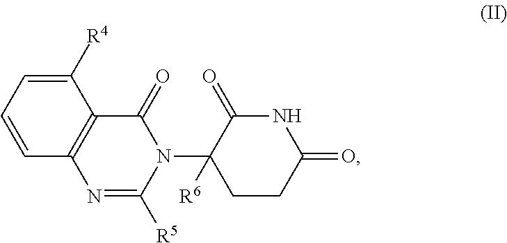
C1(=O)C(N2C(=O)C3=C(N=C2[R5])C=CC=C3[R4])([R6])CCC(=O)N1
